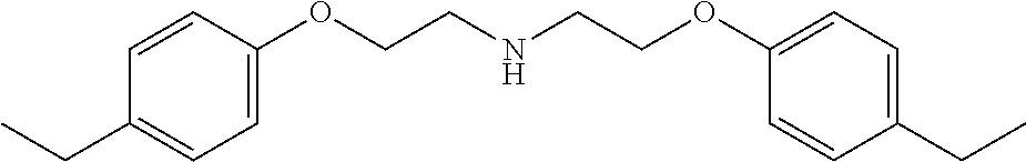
C1=CC(OCCNCCOC2=CC=C(CC)C=C2)=CC=C1CC
